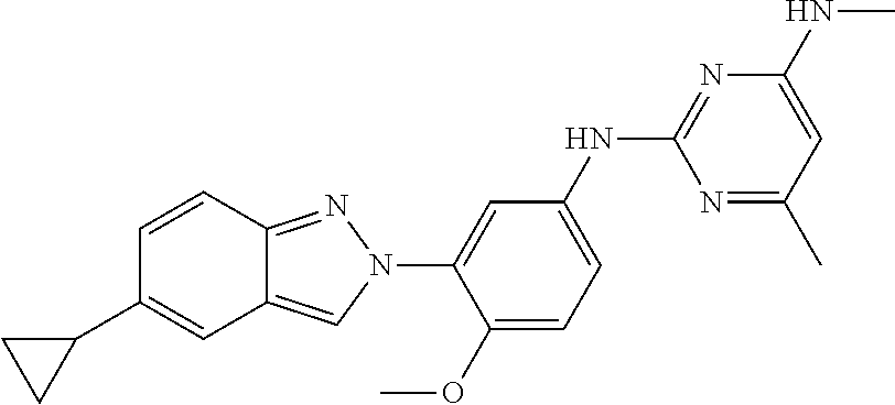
C1=C(NC2=NC(NC)=CC(C)=N2)C=C(N2C=C3C(=N2)C=CC(C2CC2)=C3)C(OC)=C1
